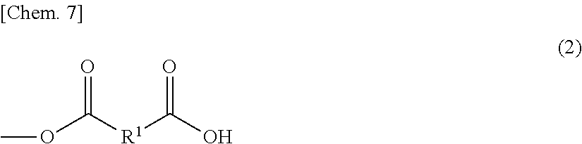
O(C([R1]C(O)=O)=O)C
